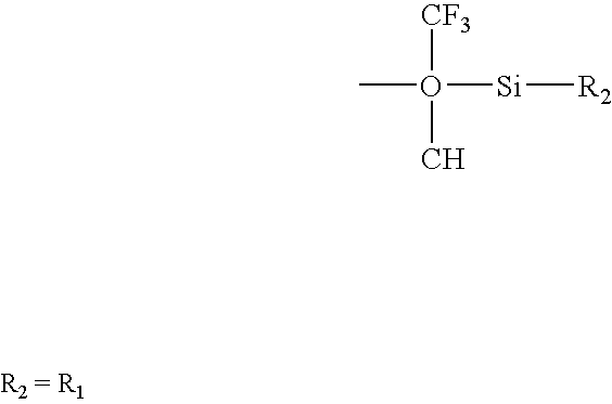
CO([Si][R2])([CF3])C
